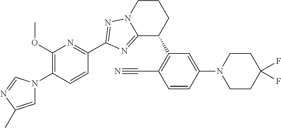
C12=NC(C3=NC(OC)=C(N4C=C(C)N=C4)C=C3)=NN1CCCC2C1=C(C#N)C=CC(N2CCC(F)(F)CC2)=C1
